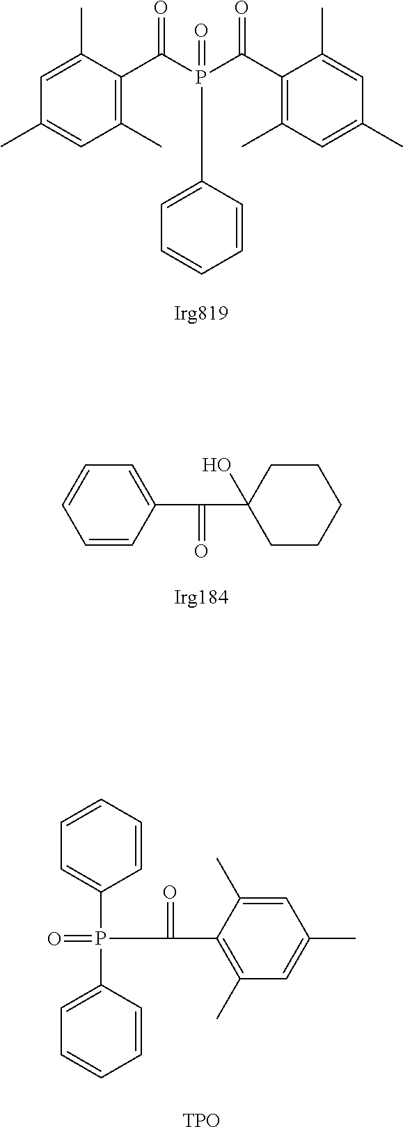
C1=C(C)C(C(P(C(C2=C(C)C=C(C)C=C2C)=O)(=O)C2=CC=CC=C2)=O)=C(C)C=C1C.C1=CC(C(=O)C2(O)CCCCC2)=CC=C1.C1=CC=CC(P(=O)(C2=CC=CC=C2)C(=O)C2=C(C)C=C(C)C=C2C)=C1.[TPO]
